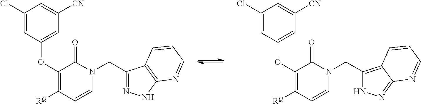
C1(Cl)=CC(OC2=C([RQ])C=CN(CC3=NNC4=C3C=CC=N4)C2=O)=CC([CN])=C1.C1(Cl)=CC(OC2=C([RQ])C=CN(CC3=C4C(=NN3)N=CC=C4)C2=O)=CC([CN])=C1
